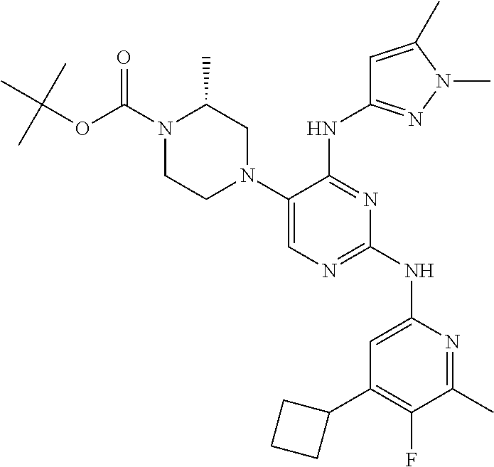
N1(C(OC(C)(C)C)=O)CCN(C2=CN=C(NC3=CC(C4CCC4)=C(F)C(C)=N3)N=C2NC2=NN(C)C(C)=C2)CC1C
